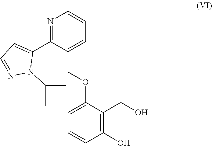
N1=C(C2=CC=NN2C(C)C)C(COC2=CC=CC(O)=C2CO)=CC=C1
